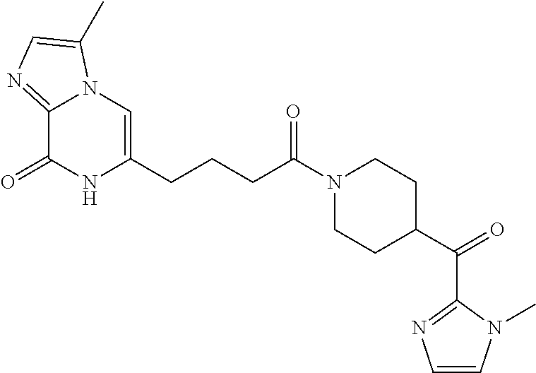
C12=NC=C(C)N1C=C(CCCC(N1CCC(C(C3=NC=CN3C)=O)CC1)=O)NC2=O
